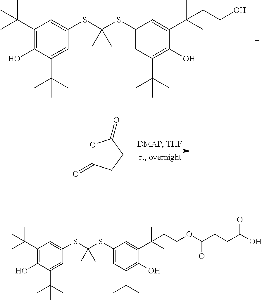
C1(SC(SC2=CC(C(C)(C)C)=C(O)C(C(C)(C)C)=C2)(C)C)=CC(C(C)(C)C)=C(O)C(C(C)(C)CCO)=C1.O1C(=O)CCC1=O.C1(SC(SC2=CC(C(C)(C)C)=C(O)C(C(C)(C)C)=C2)(C)C)=CC(C(C)(C)C)=C(O)C(C(C)(C)CCOC(CCC(O)=O)=O)=C1
